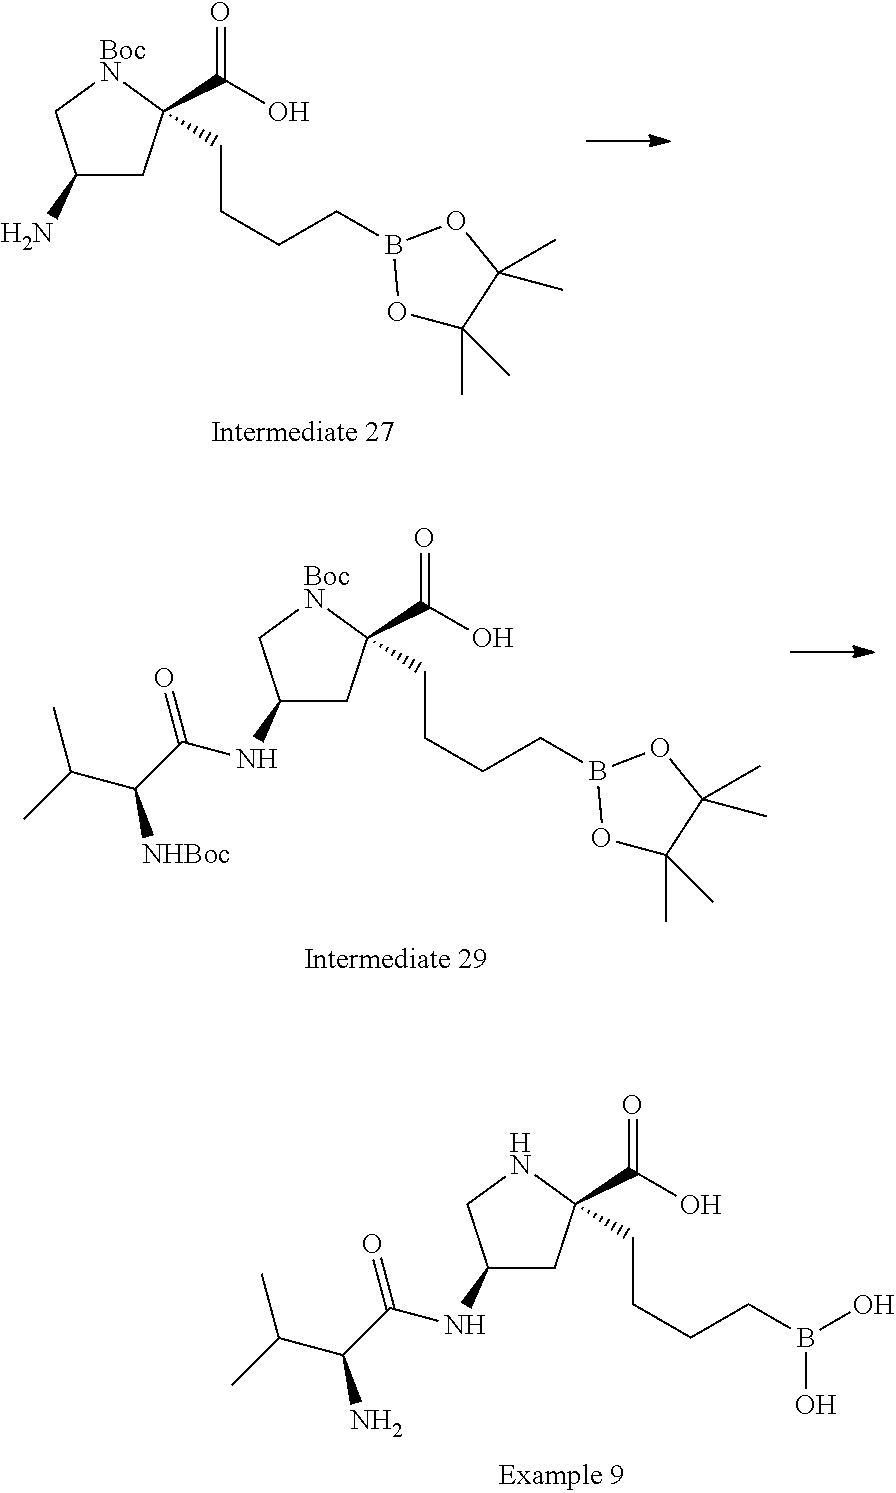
C(B1OC(C)(C)C(C)(C)O1)CCCC1(C(O)=O)CC(N)C[BocN]1.C(B1OC(C)(C)C(C)(C)O1)CCCC1(C(O)=O)CC(NC(C(C(C)C)[NHBoc])=O)C[BocN]1.C(B(O)O)CCCC1(C(O)=O)CC(NC(C(C(C)C)N)=O)CN1
